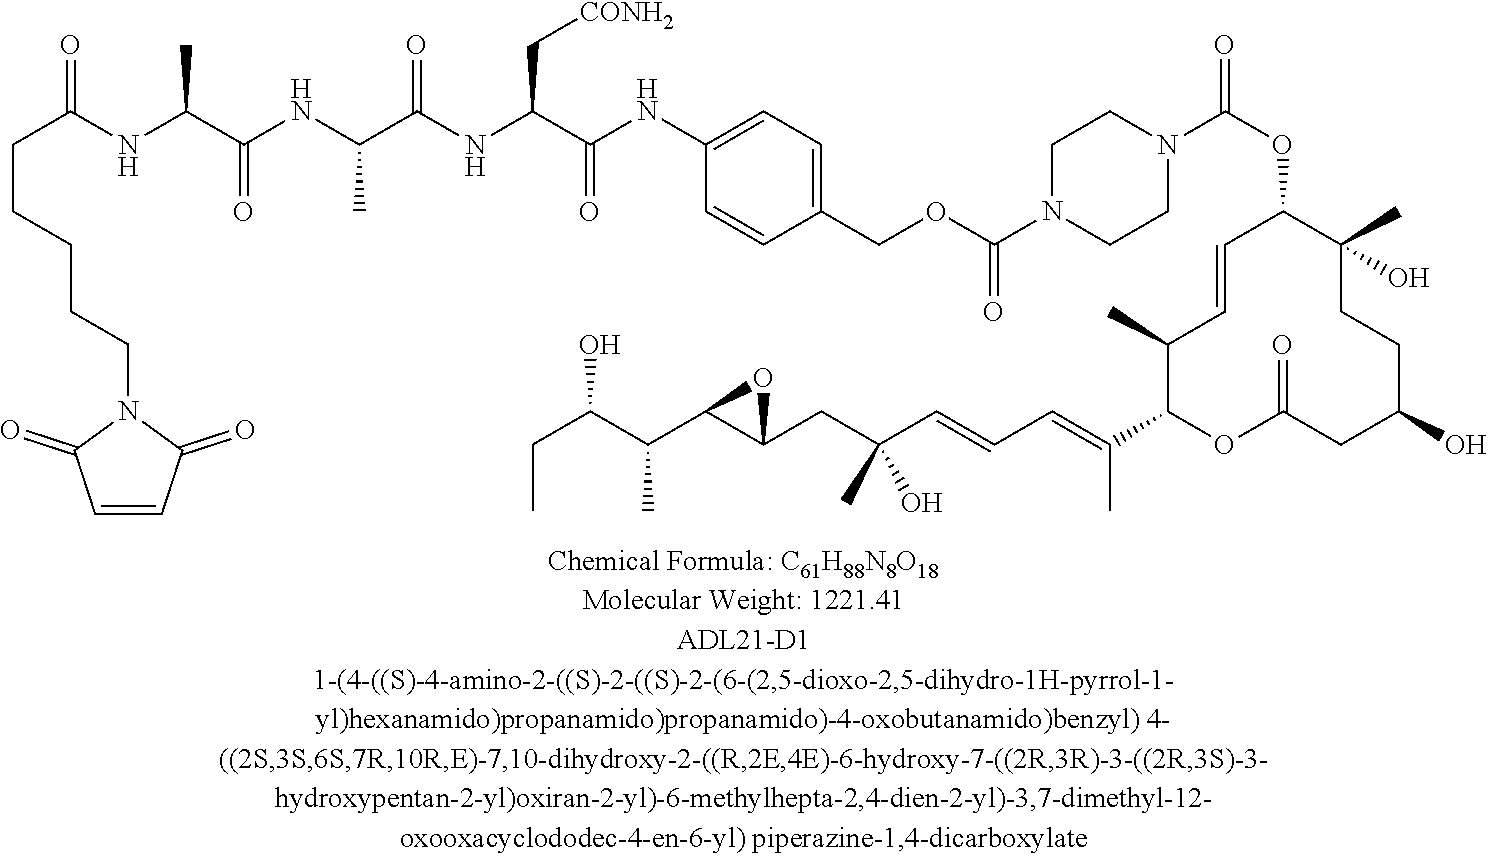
O(C(N1CCN(C(OC2C(C)(O)CCC(O)CC(=O)OC(C(=CC=CC(CC3C(C(C(CC)O)C)O3)(C)O)C)C(C)C=C2)=O)CC1)=O)CC1=CC=C(NC(C(NC(C(NC(C(NC(CCCCCN2C(=O)C=CC2=O)=O)C)=O)C)=O)C[CONH2])=O)C=C1
